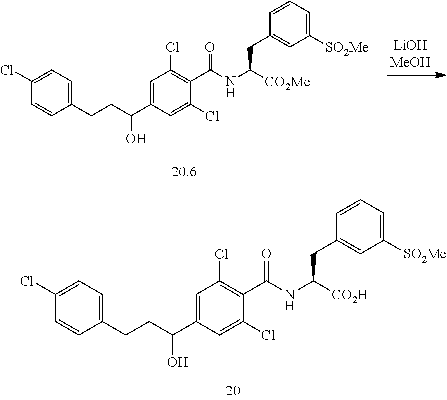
C1(Cl)=CC=C(CCC(C2=CC(Cl)=C(C(NC([CO2Me])CC3=CC([SO2Me])=CC=C3)=O)C(Cl)=C2)O)C=C1.C1(Cl)=CC=C(CCC(C2=CC(Cl)=C(C(NC([CO2H])CC3=CC([SO2Me])=CC=C3)=O)C(Cl)=C2)O)C=C1
